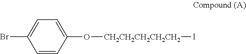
C1=CC(O[CH2CH2CH2CH2CH2]I)=CC=C1Br
